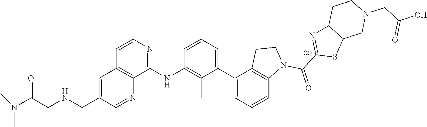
C1=CC=C(C2=CC=CC3=C2CCN3C(C2=NC3C(S2)CN(CC(O)=O)CC3)=O)C(C)=C1NC1=NC=CC2=C1N=CC(CNCC(N(C)C)=O)=C2
